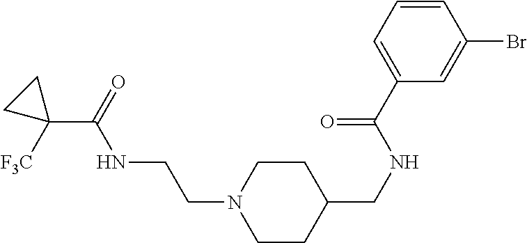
C1CC(CNC(C2=CC=CC(Br)=C2)=O)CCN1CCNC(C1([F3C])CC1)=O
